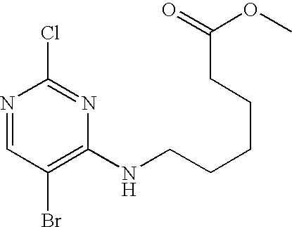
N1=CC(Br)=C(NCCCCCC(=O)OC)N=C1Cl
